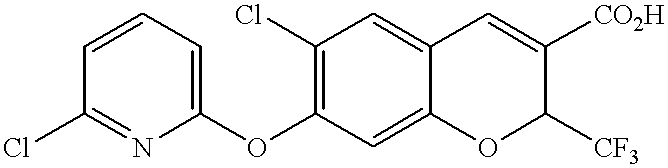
C1(OC2=C(Cl)C=C3C(=C2)OC([CF3])C([CO2H])=C3)=CC=CC(Cl)=N1
